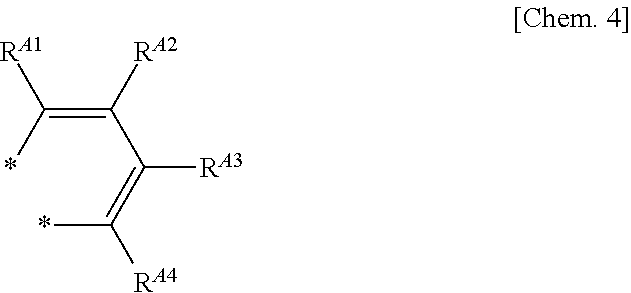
C(=C(*)[RA1])(C(=C(*)[RA4])[RA3])[RA2]
